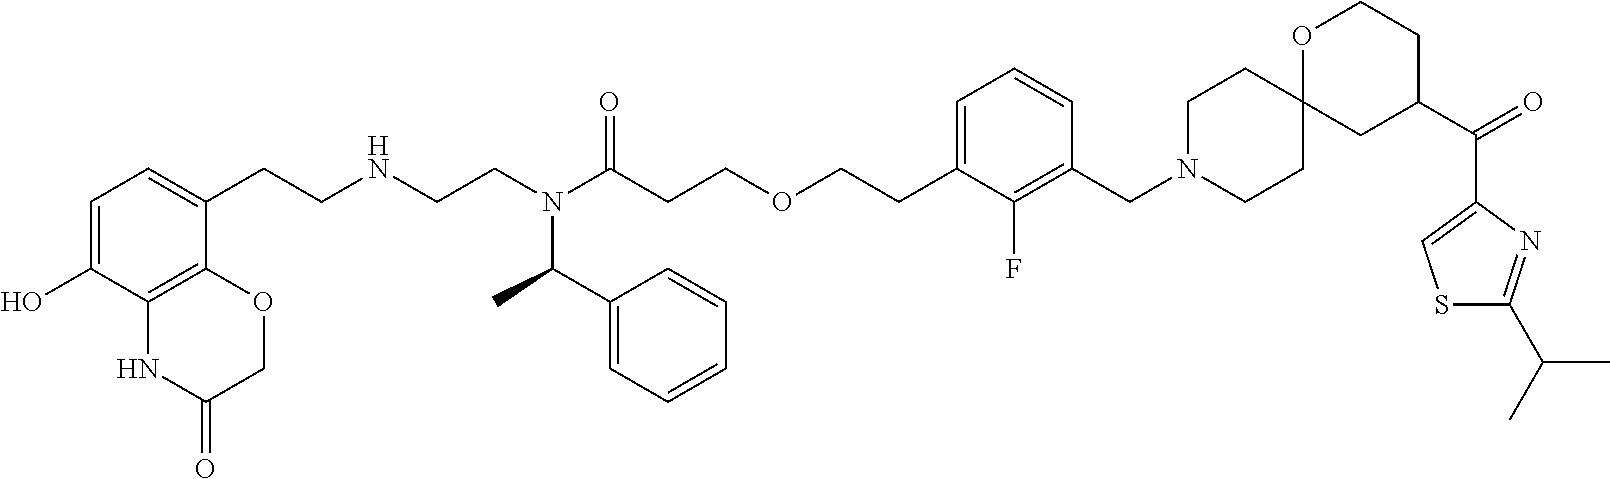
C1=C(CCNCCN(C(CCOCCC2=CC=CC(CN3CCC4(CC3)CC(C(C3=CSC(C(C)C)=N3)=O)CCO4)=C2F)=O)C(C2=CC=CC=C2)C)C2=C(C(O)=C1)NC(=O)CO2
